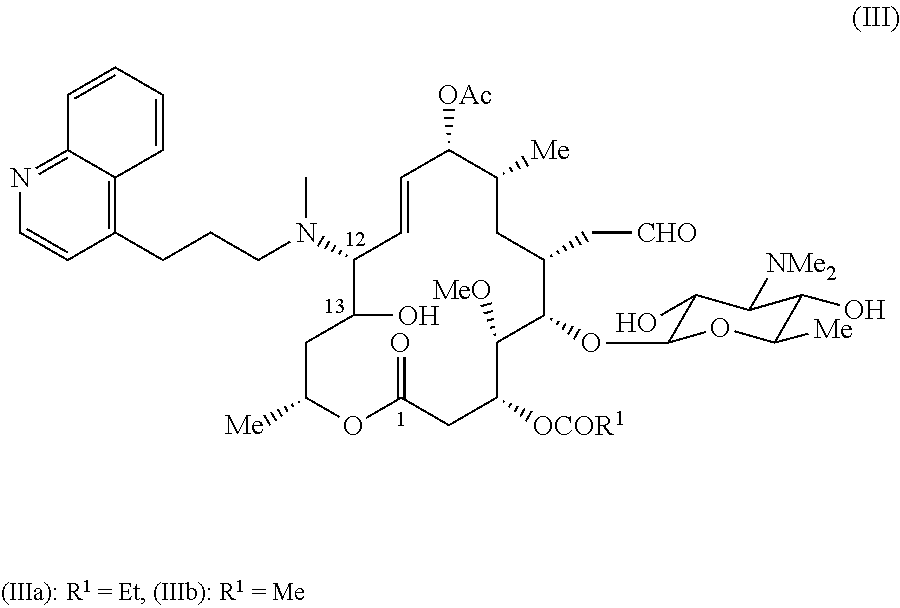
C1=CC(N(CCCC2=C3C(=NC=C2)C=CC=C3)C)C(O)CC([Me])OC(=O)CC([OCOR1])C([MeO])C(OC2C(O)C([NMe2])C(O)C([Me])O2)C(C[CHO])CC([Me])C1[OAc]
